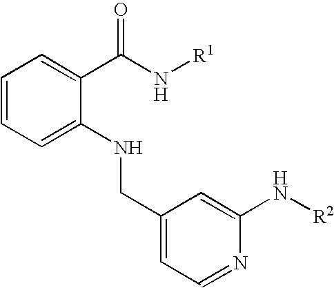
C1=CC=C(NCC2=CC=NC(N[R2])=C2)C(C(N[R1])=O)=C1
